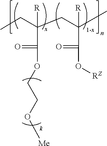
CCC(CC(C)([R])C(=O)O[RZ])([R])C(OCCO[Me])=O.[1-x]
